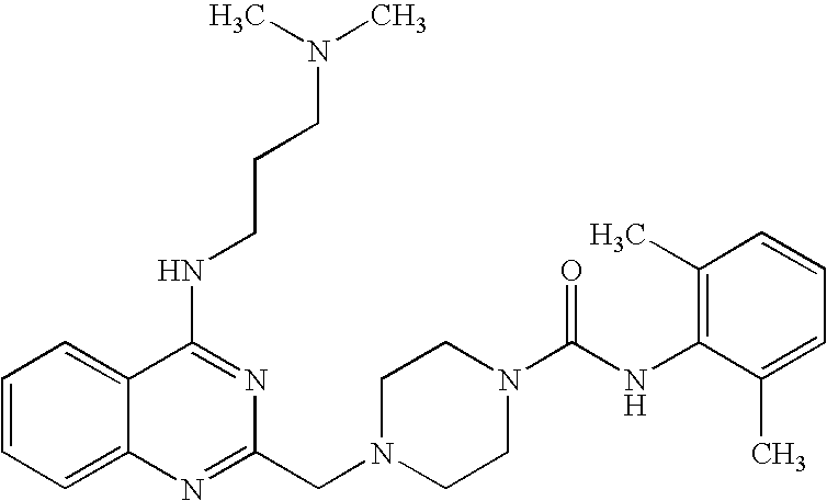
C1=CC=C2C(=C1)C(NCCCN(C)C)=NC(CN1CCN(C(NC3=C(C)C=CC=C3C)=O)CC1)=N2
